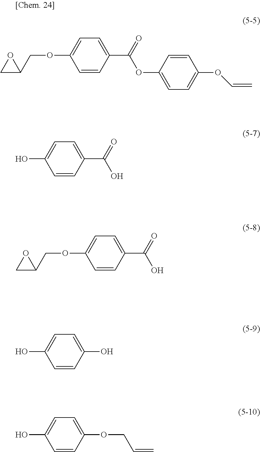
C(OC1=CC=C(C(=O)OC2=CC=C(OC=C)C=C2)C=C1)C1CO1.C1(O)=CC=C(C(=O)O)C=C1.C(OC1=CC=C(C(=O)O)C=C1)C1CO1.C1(O)=CC=C(O)C=C1.C1(O)=CC=C(OCC=C)C=C1
